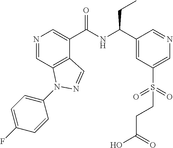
N1=CC2=C(C(C(NC(C3=CC(S(=O)(=O)CCC(O)=O)=CN=C3)CC)=O)=C1)C=NN2C1=CC=C(F)C=C1
